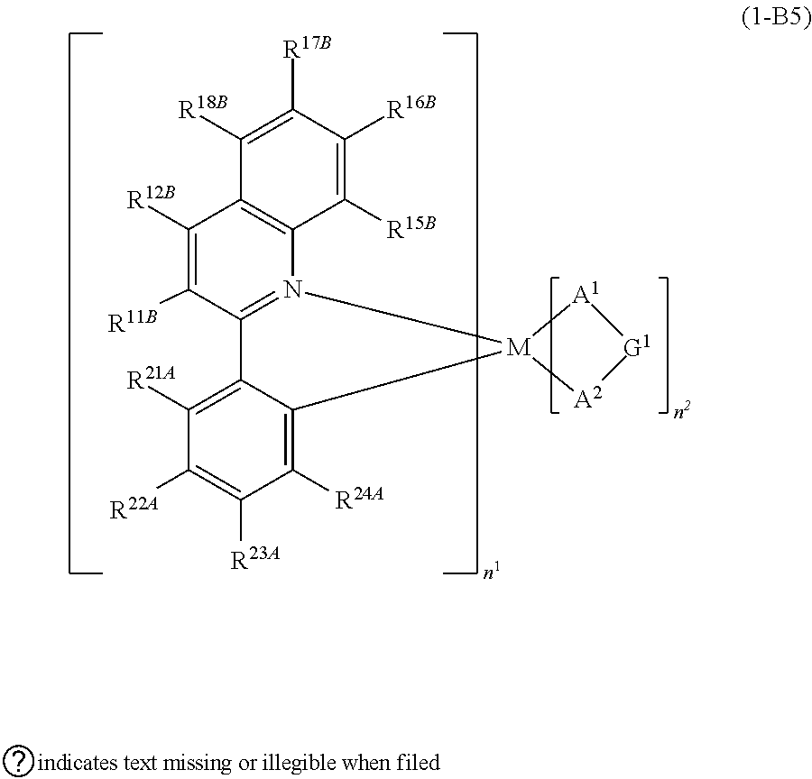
C1([R12B])=C([R11B])C2=N(C3=C1C([R18B])=C([R17B])C([R16B])=C3[R15B])[M]1(C3=C([R24A])C([R23A])=C([R22A])C([R21A])=C23)[A2][G1][A1]1
